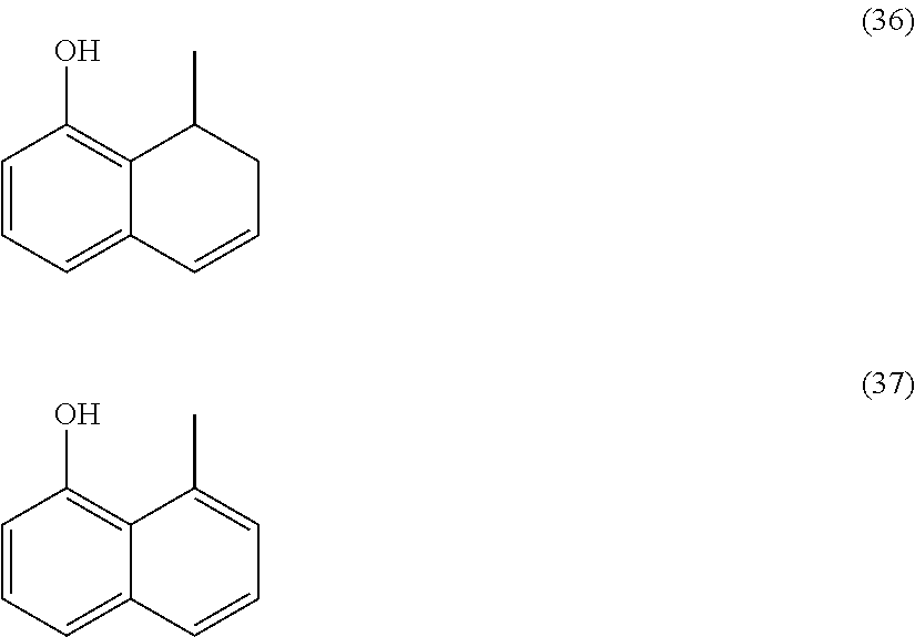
C1=CC=C2C(=C1O)C(C)CC=C2.C1=CC=C2C(=C1O)C(C)=CC=C2
